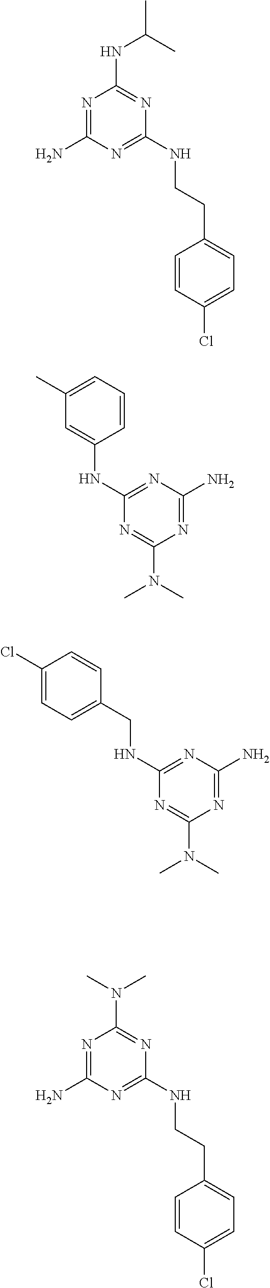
N1=C(N)N=C(NCC2=CC=C(Cl)C=C2)N=C1N(C)C.N1=C(N)N=C(NC2=CC(C)=CC=C2)N=C1N(C)C.N1=C(N)N=C(NCCC2=CC=C(Cl)C=C2)N=C1N(C)C.N1=C(N)N=C(NCCC2=CC=C(Cl)C=C2)N=C1NC(C)C
